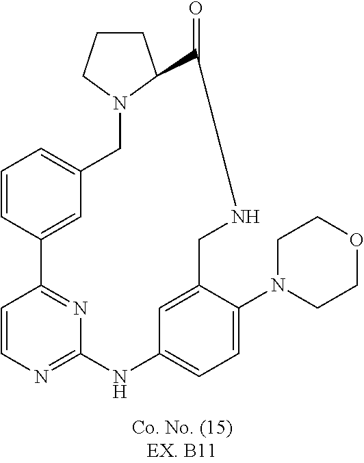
C1=CC2=NC(=N1)NC1=CC=C(N3CCOCC3)C(=C1)CNC(=O)C1N(CC3=CC=CC2=C3)CCC1
